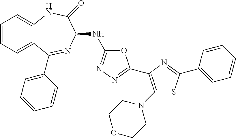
C1=CC=C2C(=C1)NC(=O)C(NC1=NN=C(C3=C(N4CCOCC4)SC(C4=CC=CC=C4)=N3)O1)N=C2C1=CC=CC=C1
